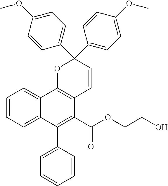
C1=CC=C2C(=C1)C1=C(C(C(OCCO)=O)=C2C2=CC=CC=C2)C=CC(C2=CC=C(OC)C=C2)(C2=CC=C(OC)C=C2)O1
